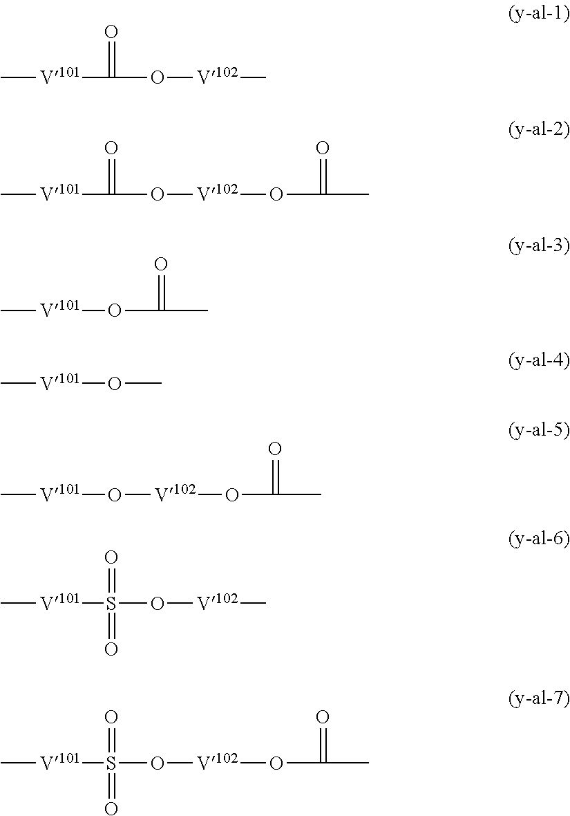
C[V101]C(=O)O[V102]C.C[V101]C(=O)O[V102]OC(=O)C.C[V101]OC(=O)C.C[V101]OC.C[V101]O[V102]OC(C)=O.C[V101]S(=O)(O[V102]C)=O.C[V101]S(=O)(O[V102]OC(C)=O)=O
